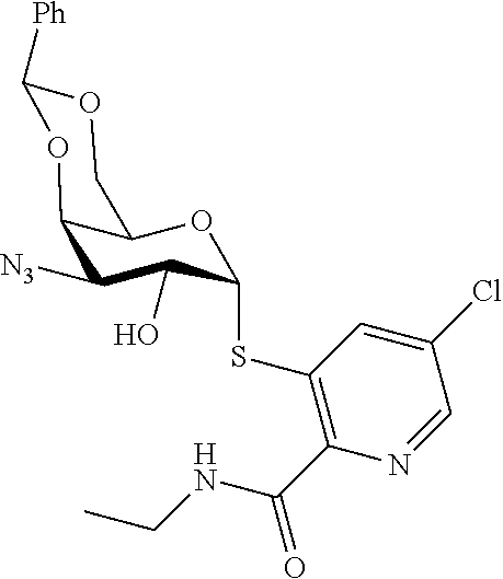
C1(SC2C(O)C([N3])C3C(COC([Ph])O3)O2)=C(C(=O)NCC)N=CC(Cl)=C1
